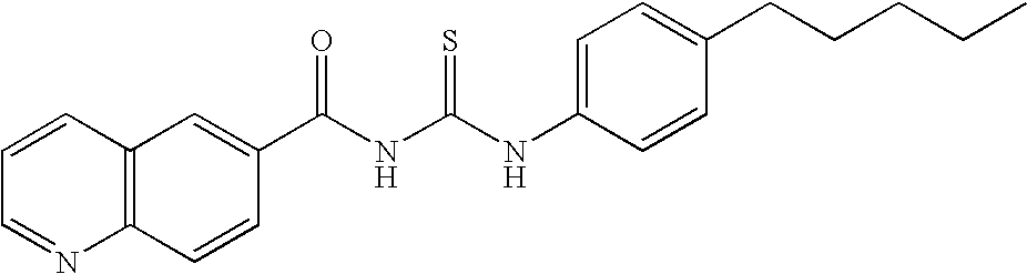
C(NC(NC1=CC=C(CCCCC)C=C1)=S)(=O)C1=CC2=C(C=C1)N=CC=C2
